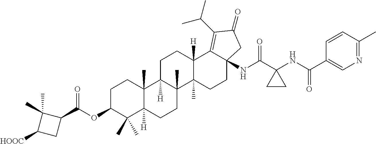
C1C2([H])C(C)(C3(C)C([H])(C1)C1=C(C(C)C)C(=O)CC1(NC(C1(NC(C4=CN=C(C)C=C4)=O)CC1)=O)CC3)CCC1([H])C2(C)CCC(OC(C2C(C)(C)C([HOOC])C2)=O)C1(C)C
